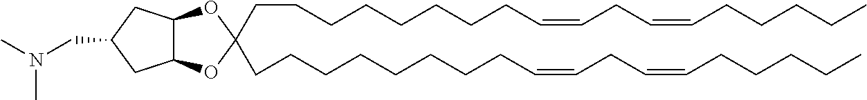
C12C(CC(CN(C)C)C1)OC(CCCCCCCCC=CCC=CCCCCC)(CCCCCCCCC=CCC=CCCCCC)O2
